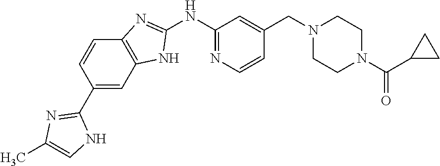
C1(NC2=NC3=C(N2)C=C(C2=NC(C)=CN2)C=C3)=NC=CC(CN2CCN(C(C3CC3)=O)CC2)=C1
